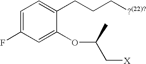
C1=C(F)C=C(OC(C[X])C)C(CCC[?(22)?])=C1
